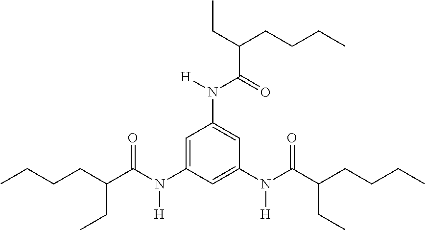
C1=C(N(C(C(CCCC)CC)=O)[H])C=C(N(C(C(CCCC)CC)=O)[H])C=C1N([H])C(=O)C(CC)CCCC
